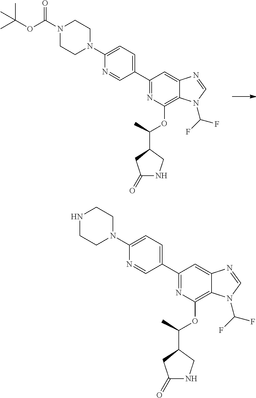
C1(C2=CC=C(N3CCN(C(OC(C)(C)C)=O)CC3)N=C2)=NC(OC(C)C2CC(=O)NC2)=C2C(=C1)N=CN2C(F)F.C1(C2=CC=C(N3CCNCC3)N=C2)=NC(OC(C)C2CC(=O)NC2)=C2C(=C1)N=CN2C(F)F
